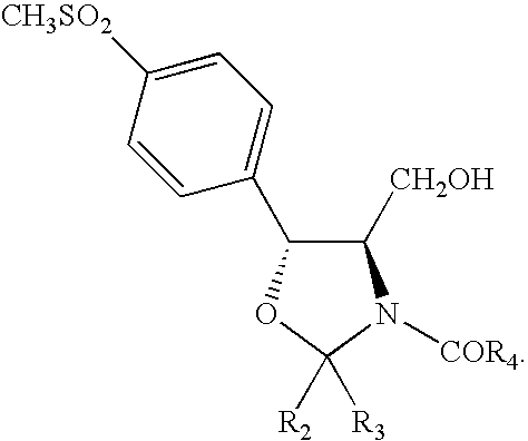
C1=C([CH3SO2])C=CC(C2C([CH2OH])N([COR4])C([R2])([R3])O2)=C1
